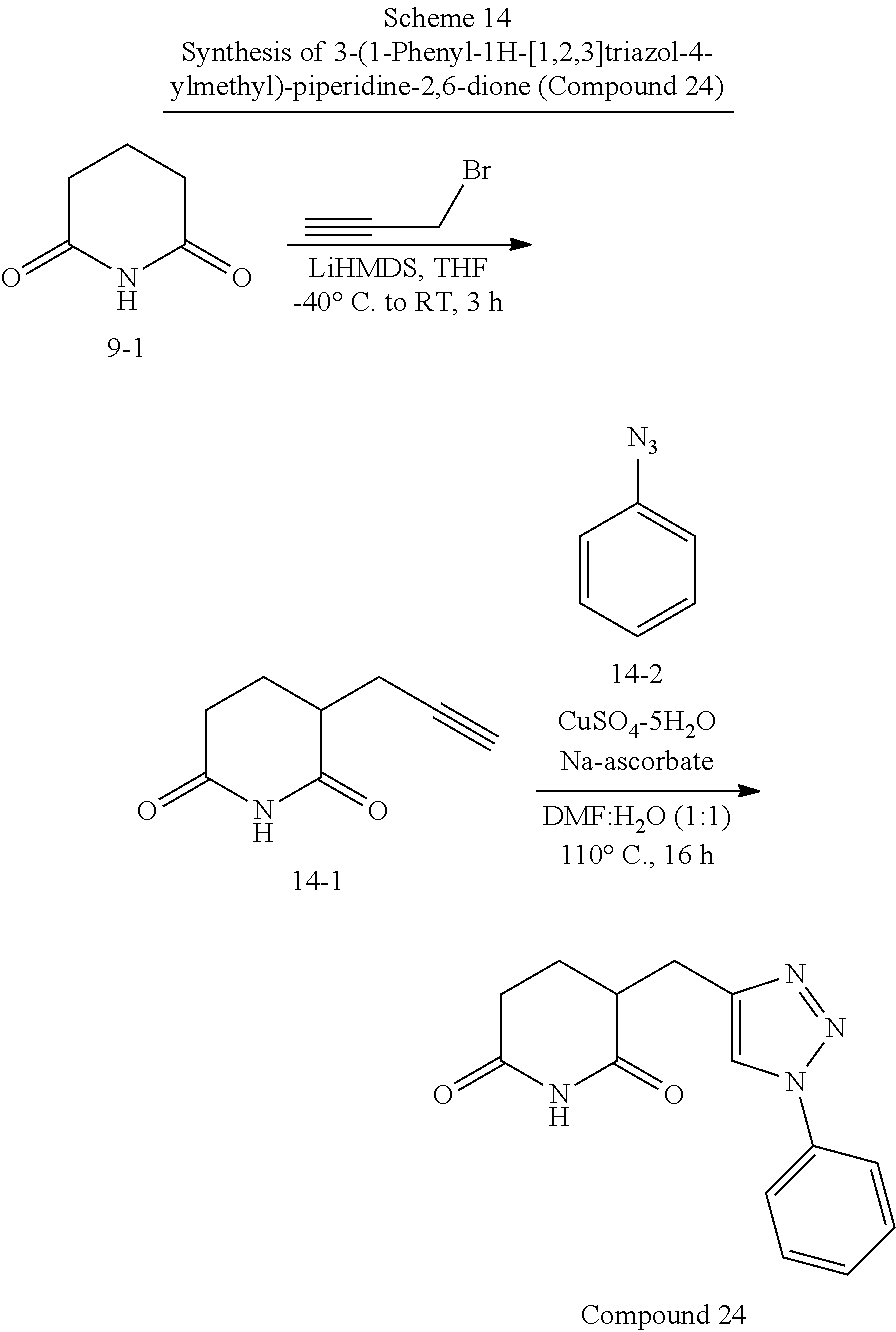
C1(=O)CCC(CC2=CN(C3=CC=CC=C3)N=N2)C(=O)N1.C1(=O)CCC(CC#C)C(=O)N1.C1=CC=CC=C1[N3].C1(=O)CCCC(=O)N1.C#CCBr
